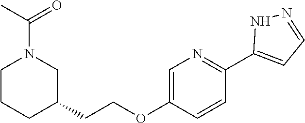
N1=C(C2=CC=NN2)C=CC(OCCC2CN(C(C)=O)CCC2)=C1
